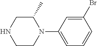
C1C(C)N(C2=CC=CC(Br)=C2)CCN1
